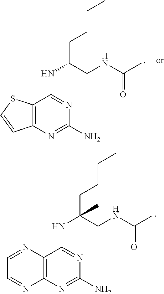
C12=C(N=C(N)N=C1NC(CCCC)CNC(C)=O)C=CS2.C12=C(N=C(N)N=C1NC(CCCC)(CNC(C)=O)C)N=CC=N2
